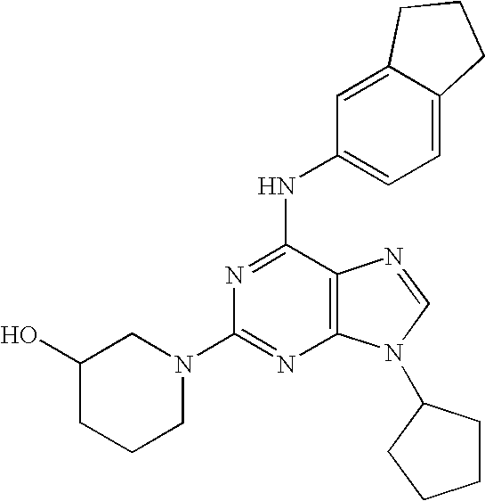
C12=C(C(NC3=CC=C4C(=C3)CCC4)=NC(N3CC(O)CCC3)=N1)N=CN2C1CCCC1
